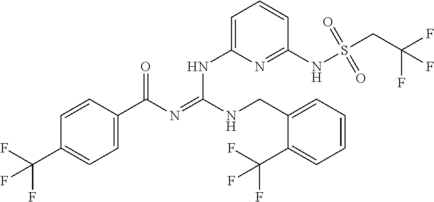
C1=CC(C(N=C(NCC2=CC=CC=C2C(F)(F)F)NC2=CC=CC(NS(CC(F)(F)F)(=O)=O)=N2)=O)=CC=C1C(F)(F)F
